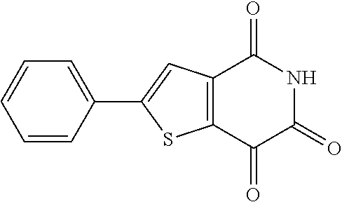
C1=CC=CC(C2=CC3=C(S2)C(=O)C(=O)NC3=O)=C1
